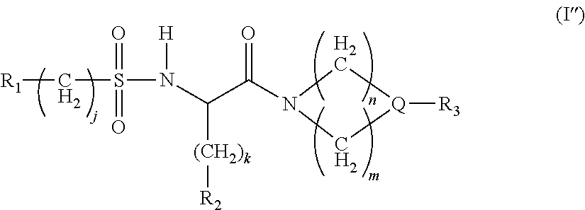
C1[Q]([R3])CN1C(=O)C(N(S(C[R1])(=O)=O)[H])[(CH2)k][R2]
